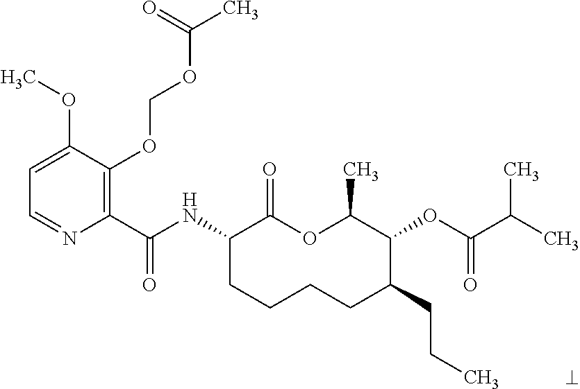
C1(C(NC2CCCCC(CCC)C(OC(=O)C(C)C)C(C)OC2=O)=O)=C(OCOC(C)=O)C(OC)=CC=N1
